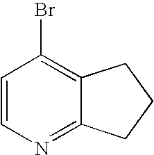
C1=CN=C2C(=C1Br)CCC2
